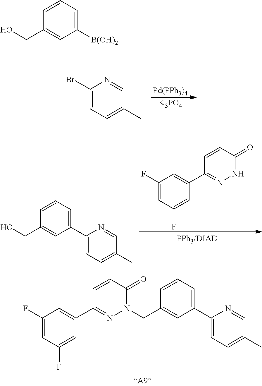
C1=CC=C([B(OH)2])C=C1CO.[Pd(PPh3)4].[K3PO4].C1(C)=CC=C(Br)N=C1.C1(F)=CC(F)=CC(C2=NNC(=O)C=C2)=C1.C1=CC=C(C2=CC=C(C)C=N2)C=C1CO.C1(F)=CC(F)=CC(C2=NN(CC3=CC(C4=CC=C(C)C=N4)=CC=C3)C(=O)C=C2)=C1
